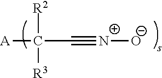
[A]C([R2])([R3])C#[N+][O-]
